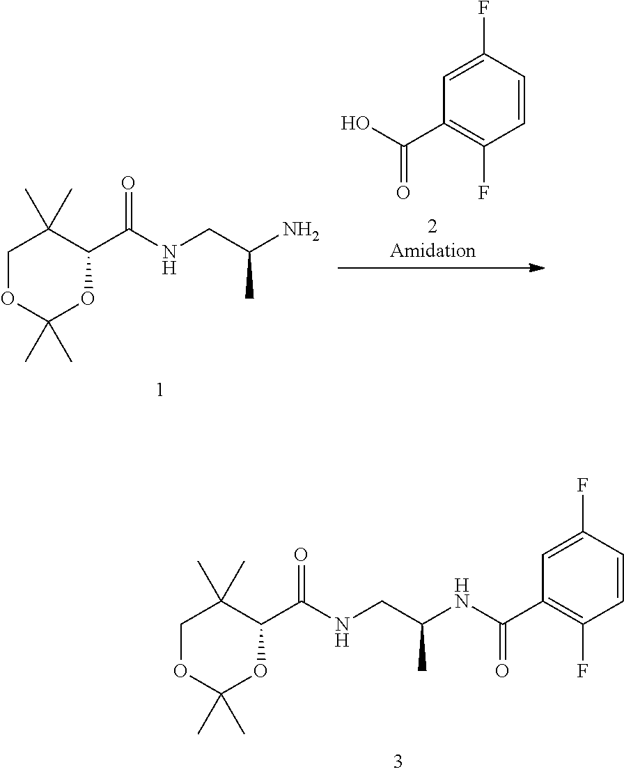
C1(C(NCC(N)C)=O)C(C)(C)COC(C)(C)O1.OC(C1=C(F)C=CC(F)=C1)=O.C1(C(NCC(NC(C2=C(F)C=CC(F)=C2)=O)C)=O)C(C)(C)COC(C)(C)O1
